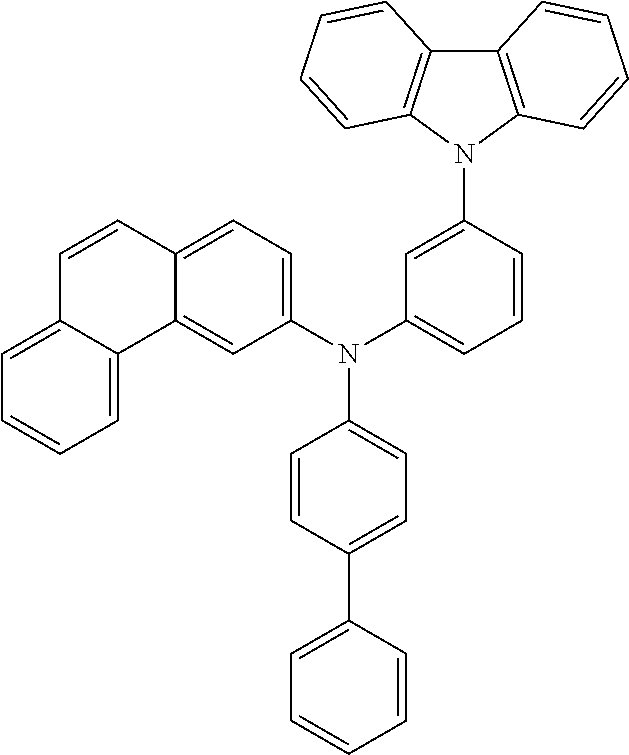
N(C1=CC=C(C2=CC=CC=C2)C=C1)(C1=CC=C2C(=C1)C1=CC=CC=C1C=C2)C1=CC=CC(N2C3=C(C4=C2C=CC=C4)C=CC=C3)=C1
